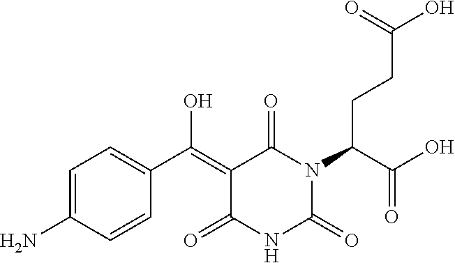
N1(C(CCC(O)=O)C(O)=O)C(=O)C(=C(C2=CC=C(N)C=C2)O)C(=O)NC1=O
